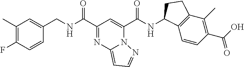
C(C1=NC2=CC=NN2C(C(NC2C3=C(C(C)=C(C(O)=O)C=C3)CC2)=O)=C1)(=O)NCC1=CC(C)=C(F)C=C1
